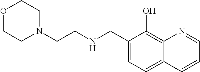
C1N(CCNCC2=CC=C3C(=C2O)N=CC=C3)CCOC1
